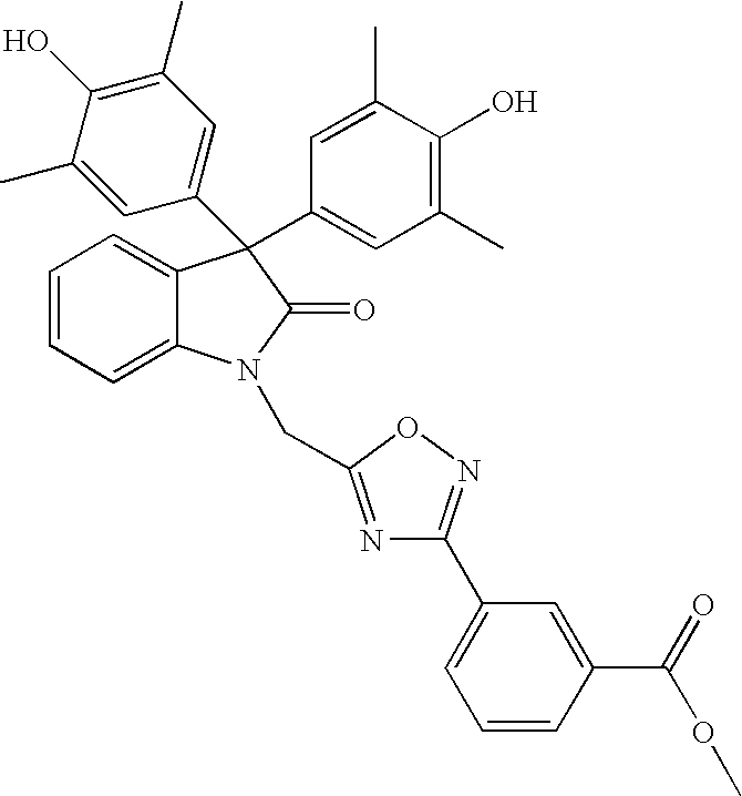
C1=CC(C(=O)OC)=CC(C2=NOC(CN3C4=CC=CC=C4C(C4=CC(C)=C(O)C(C)=C4)(C4=CC(C)=C(O)C(C)=C4)C3=O)=N2)=C1
